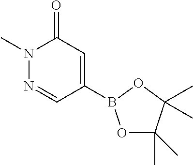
N1(C)N=CC(B2OC(C)(C)C(C)(C)O2)=CC1=O
